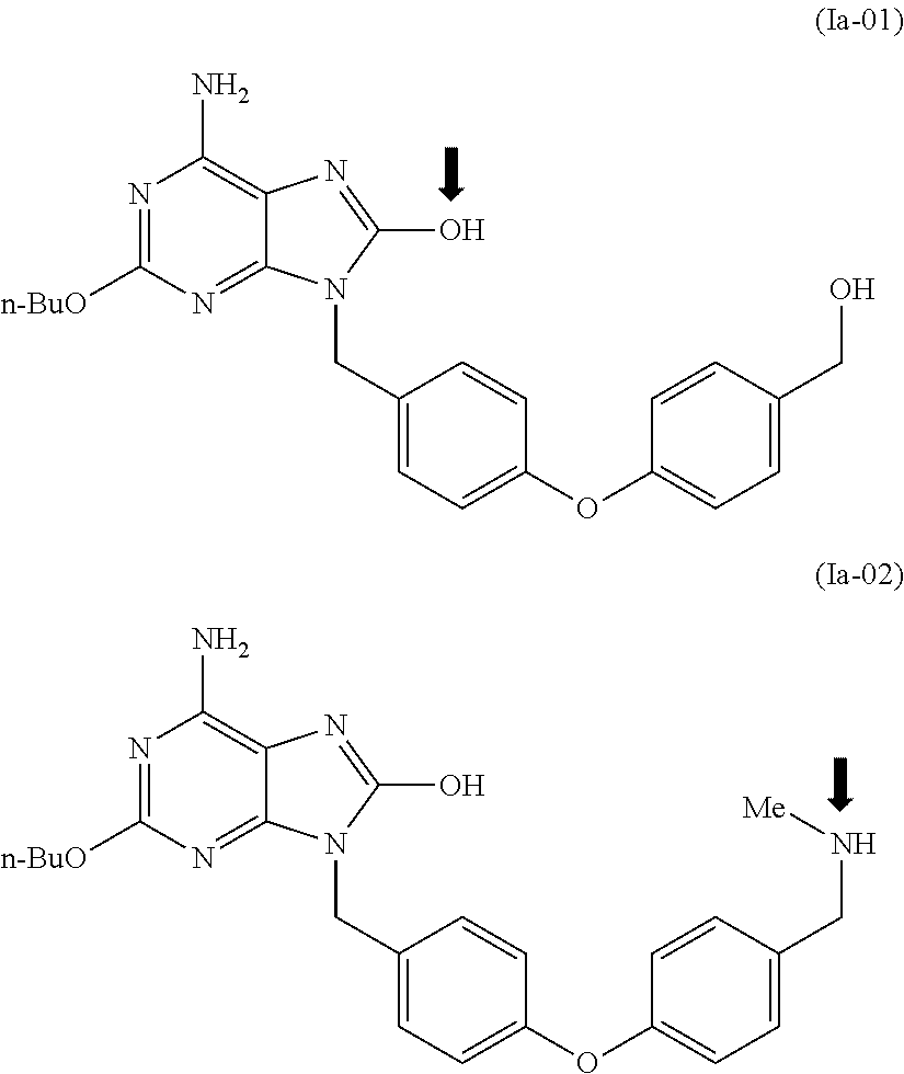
N1=C([n-BuO])N=C2C(=C1N)N=C(O)N2CC1=CC=C(OC2=CC=C(CO)C=C2)C=C1.N1=C([n-BuO])N=C2C(=C1N)N=C(O)N2CC1=CC=C(OC2=CC=C(CN[Me])C=C2)C=C1
